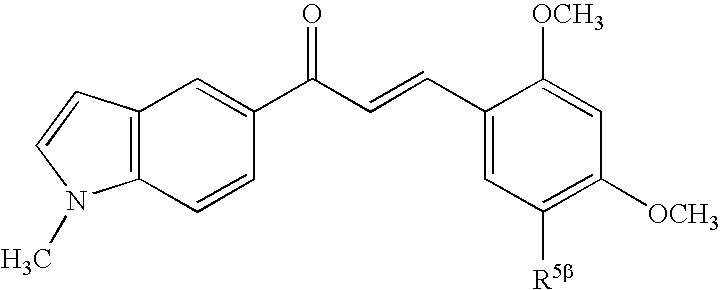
C12=C(C=CC(C(C=CC3=CC([R5b])=C([OCH3])C=C3[OCH3])=O)=C1)N(C)C=C2
